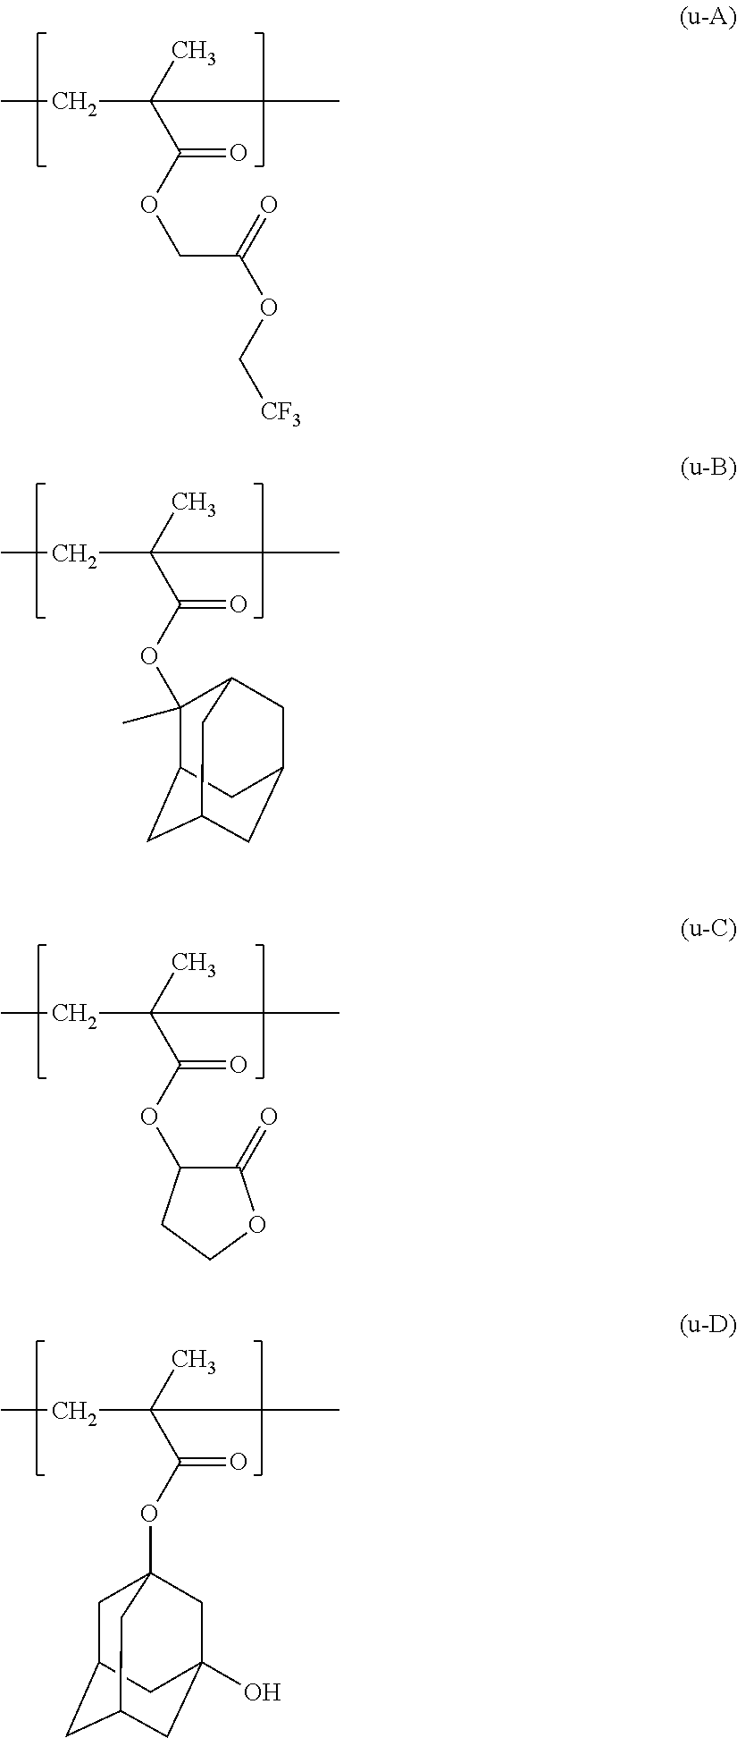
CC(C(=O)OCC(=O)OC[CF3])(C)CC.CC(C(=O)OC1(C)C2CC3CC(CC1C3)C2)(C)CC.CC(C(=O)OC12CC3CC(CC(O)(C1)C3)C2)(C)CC.CC(C(=O)OC1C(=O)OCC1)(C)CC
